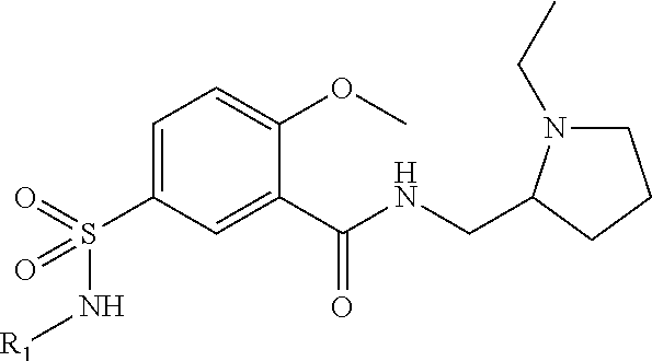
C1=C(S(=O)(N[R1])=O)C=C(C(NCC2N(CC)CCC2)=O)C(OC)=C1
